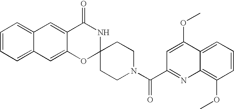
C12=CC=CC=C1C=C1C(=C2)C(=O)NC2(O1)CCN(C(C1=NC3=C(OC)C=CC=C3C(OC)=C1)=O)CC2
